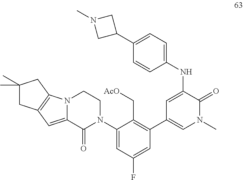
C1(N2CCN3C(=CC4=C3CC(C)(C)C4)C2=O)=CC(F)=CC(C2=CN(C)C(=O)C(NC3=CC=C(C4CN(C)C4)C=C3)=C2)=C1C[AcO]
